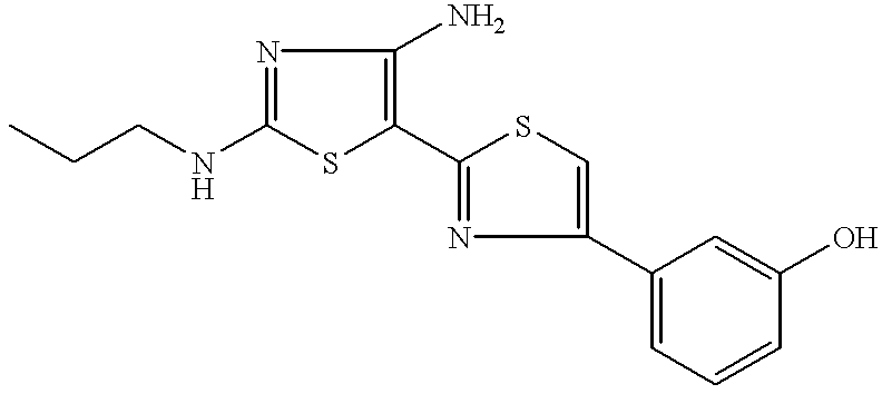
CCCNC1=NC(N)=C(C2=NC(C3=CC=CC(O)=C3)=CS2)S1
